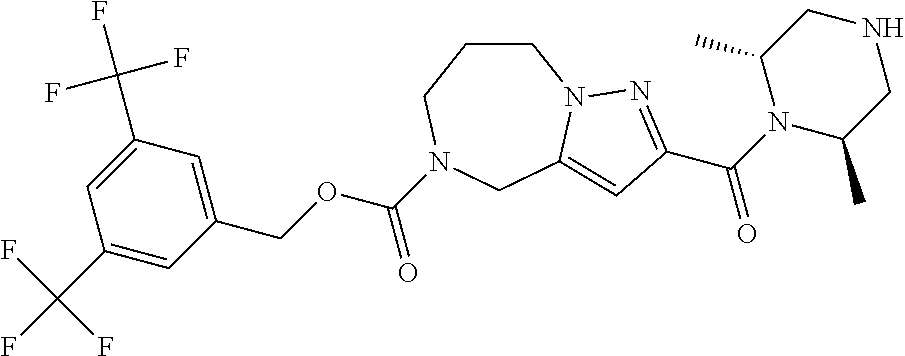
C1CCN(C(OCC2=CC(C(F)(F)F)=CC(C(F)(F)F)=C2)=O)CC2=CC(C(N3C(C)CNCC3C)=O)=NN12
